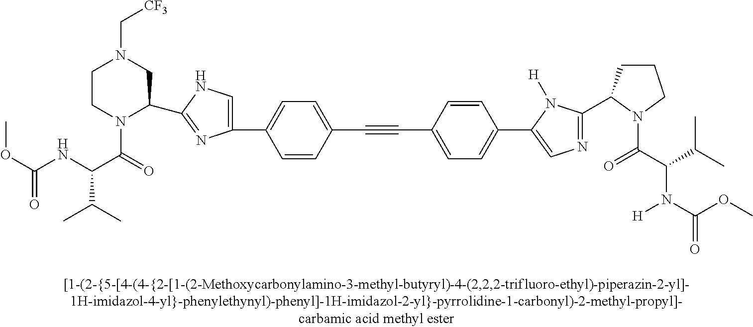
C1=CC(C#CC2=CC=C(C3=CN=C(C4CCCN4C(=O)C(C(C)C)N(C(OC)=O)[H])N3[H])C=C2)=CC=C1C1=CNC(C2CN(C[CF3])CCN2C(=O)C(NC(OC)=O)C(C)C)=N1
